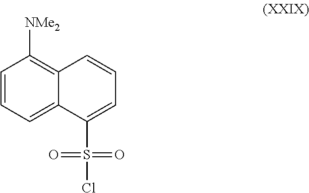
C1=CC=C2C(=C1[NMe2])C=CC=C2S(Cl)(=O)=O
